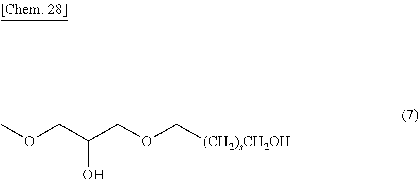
O(CC(COC[(CH2)sCH2OH])O)C
